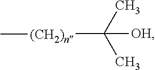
[(CH2)n](C(C)(C)[OH])C
